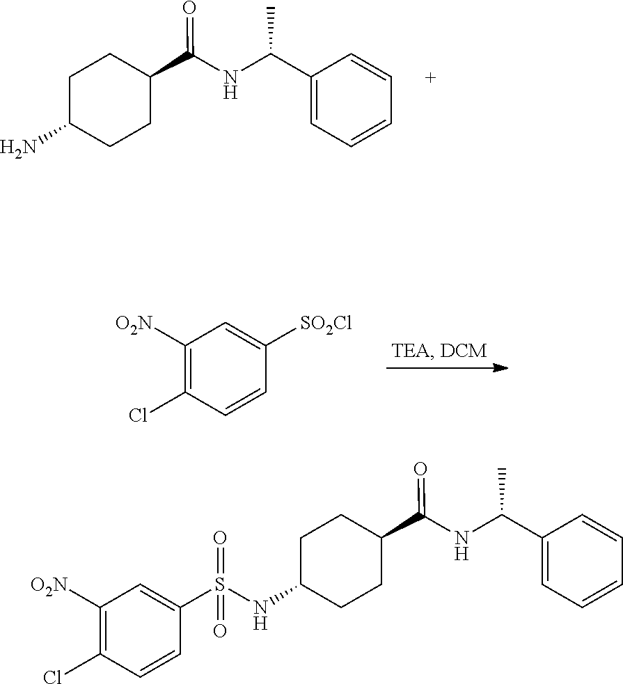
C1C(N)CCC(C(NC(C2=CC=CC=C2)C)=O)C1.C1([O2N])=C(Cl)C=CC([SO2Cl])=C1.C1([O2N])=C(Cl)C=CC(S(=O)(=O)NC2CCC(C(NC(C3=CC=CC=C3)C)=O)CC2)=C1
